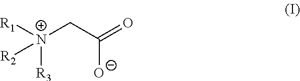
[R1][N+]([R3])(CC([O-])=O)[R2]
